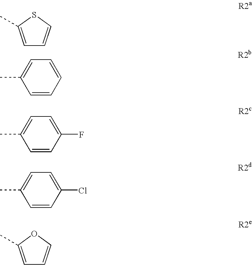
C1=C(C)SC=C1.C1=CC=CC=C1C.C1=CC(F)=CC=C1C.C1=CC(Cl)=CC=C1C.C1=C(C)OC=C1
